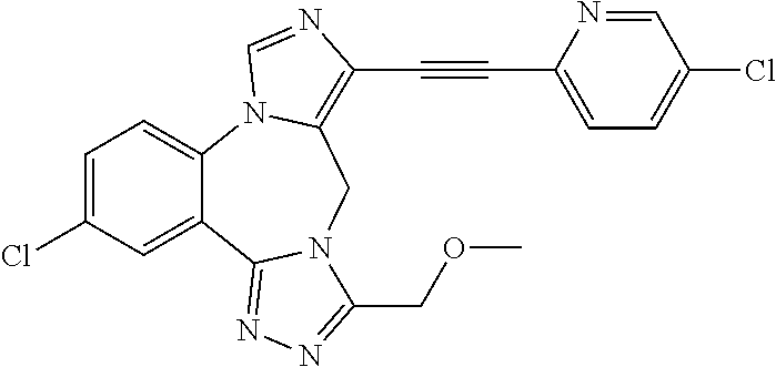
C1=C(Cl)C=C2C(=C1)N1C(=C(C#CC3=CC=C(Cl)C=N3)N=C1)CN1C2=NN=C1COC
